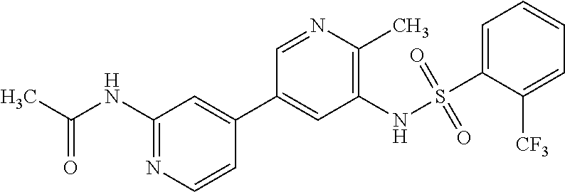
C1(NC(C)=O)=NC=CC(C2=CC(NS(C3=CC=CC=C3[CF3])(=O)=O)=C(C)N=C2)=C1
